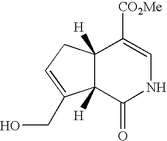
C12([H])C([H])(C(=O)NC=C1[CO2Me])C(CO)=CC2
